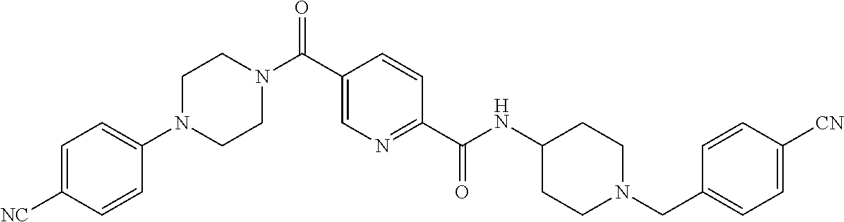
C1CN(C(C2=CN=C(C(=O)NC3CCN(CC4=CC=C([CN])C=C4)CC3)C=C2)=O)CCN1C1=CC=C([NC])C=C1
